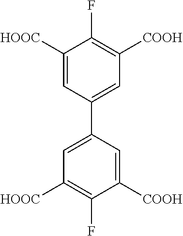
C1([HOOC])=CC(C2=CC([HOOC])=C(F)C([COOH])=C2)=CC([COOH])=C1F
